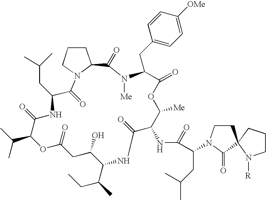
C1(=O)N2C(CCC2)C(=O)N([Me])C(CC2=CC=C([OMe])C=C2)C(=O)OC([Me])C(NC(C(CC(C)C)N2CCC3(C2=O)CCCN3[R])=O)C(=O)NC(C(CC)C)C(O)CC(=O)OC(C(C)C)C(=O)NC1CC(C)C
